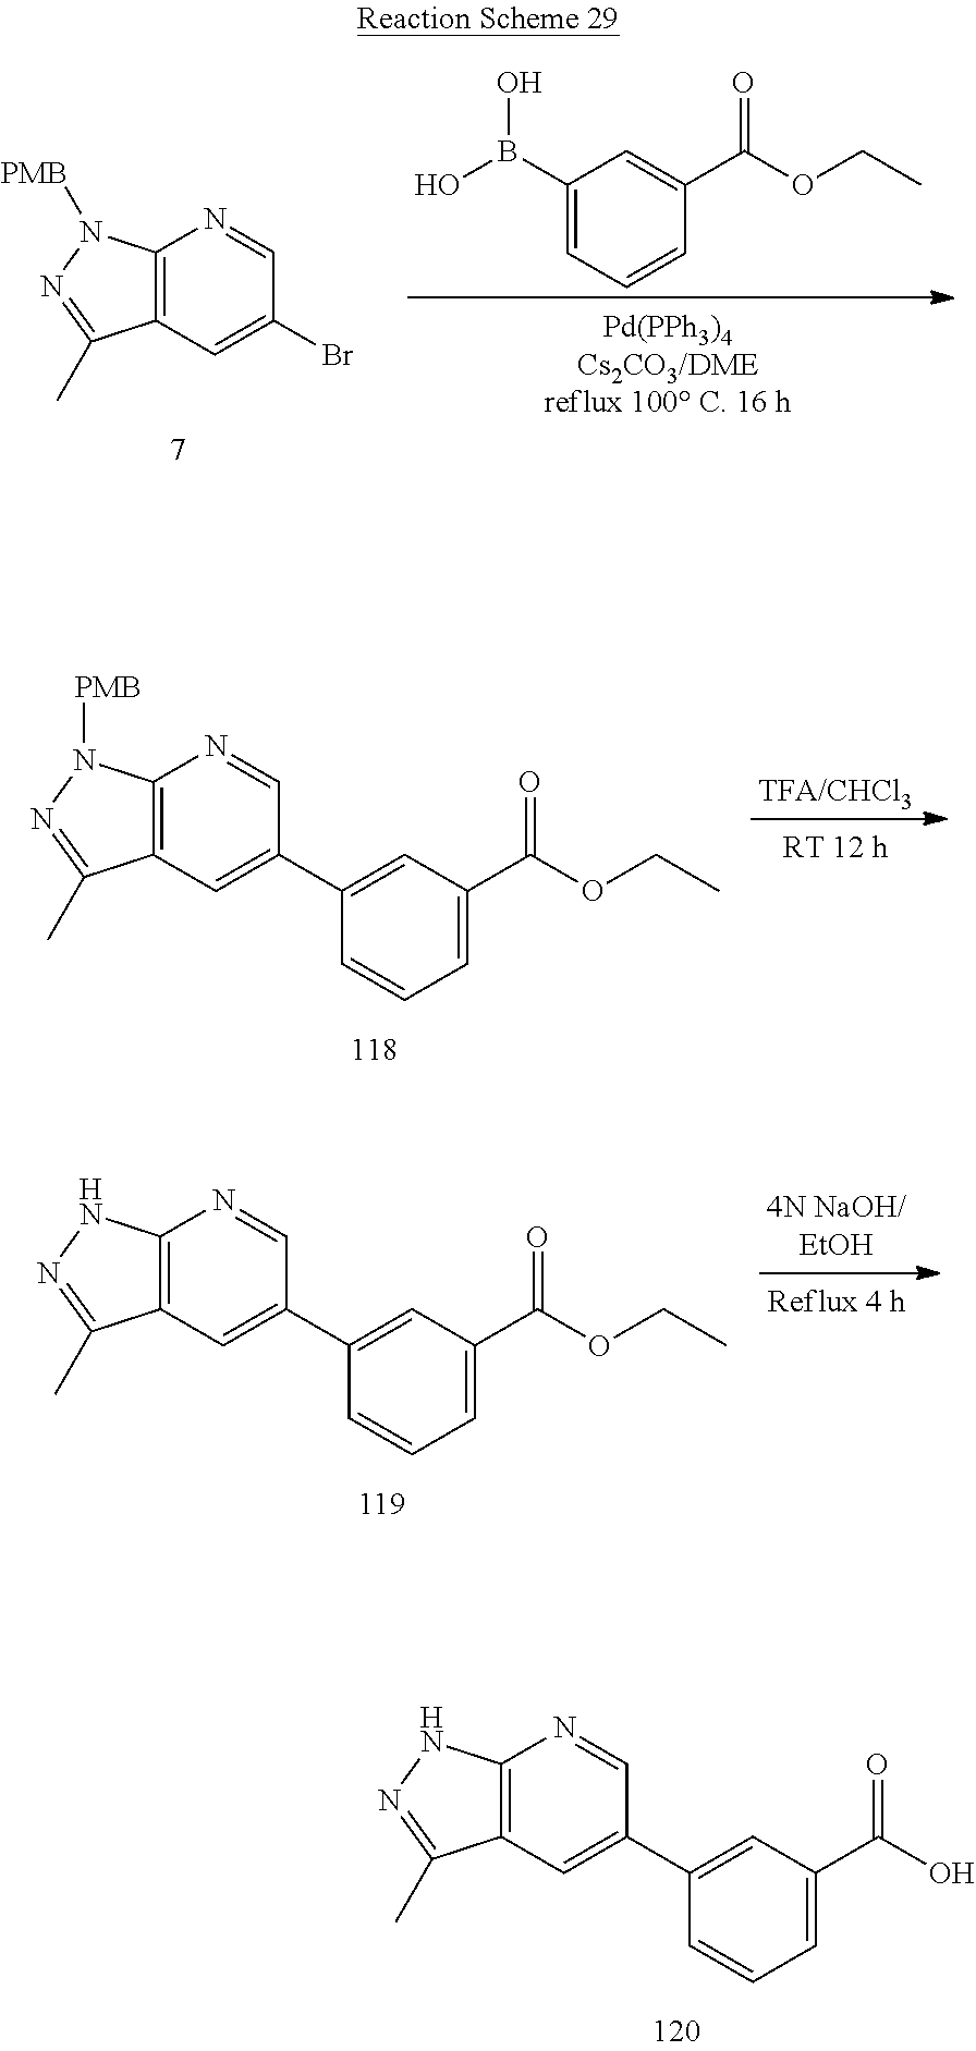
C12=C(C=C(Br)C=N1)C(C)=NN2[PMB].C1=CC=C(B(O)O)C=C1C(OCC)=O.C12=C(C=C(C3=CC(C(OCC)=O)=CC=C3)C=N1)C(C)=NN2[PMB].C12=C(C=C(C3=CC(C(OCC)=O)=CC=C3)C=N1)C(C)=NN2.C12=C(C=C(C3=CC(C(O)=O)=CC=C3)C=N1)C(C)=NN2
